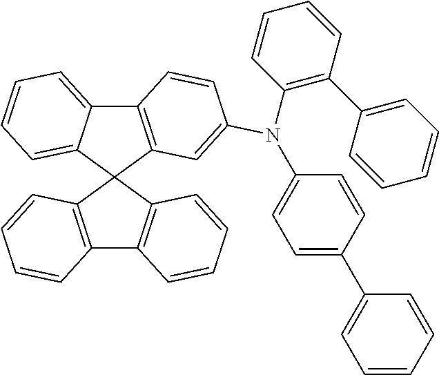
C12=C(C3(C4=C1C=CC=C4)C1=C(C4=CC=CC=C34)C=CC(N(C3=CC=C(C4=CC=CC=C4)C=C3)C3=C(C4=CC=CC=C4)C=CC=C3)=C1)C=CC=C2
